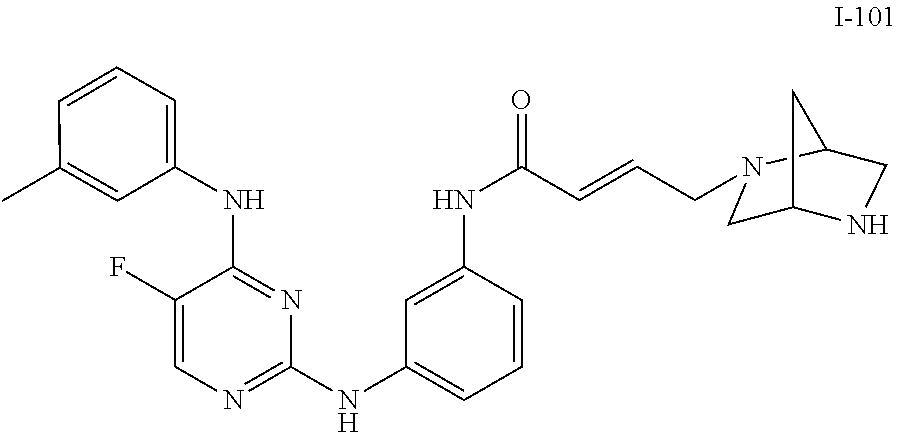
C1=CC(C)=CC(NC2=NC(NC3=CC=CC(NC(C=CCN4CC5NCC4C5)=O)=C3)=NC=C2F)=C1
